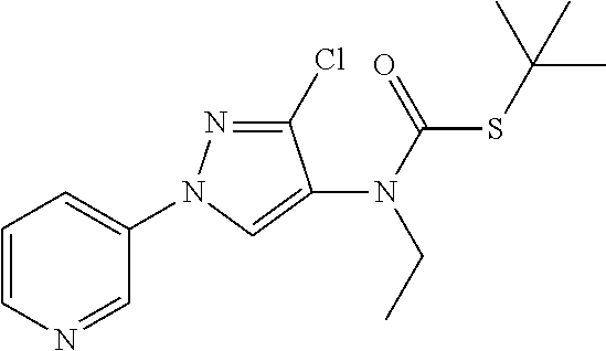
C1=CN=CC(N2N=C(Cl)C(N(CC)C(SC(C)(C)C)=O)=C2)=C1
